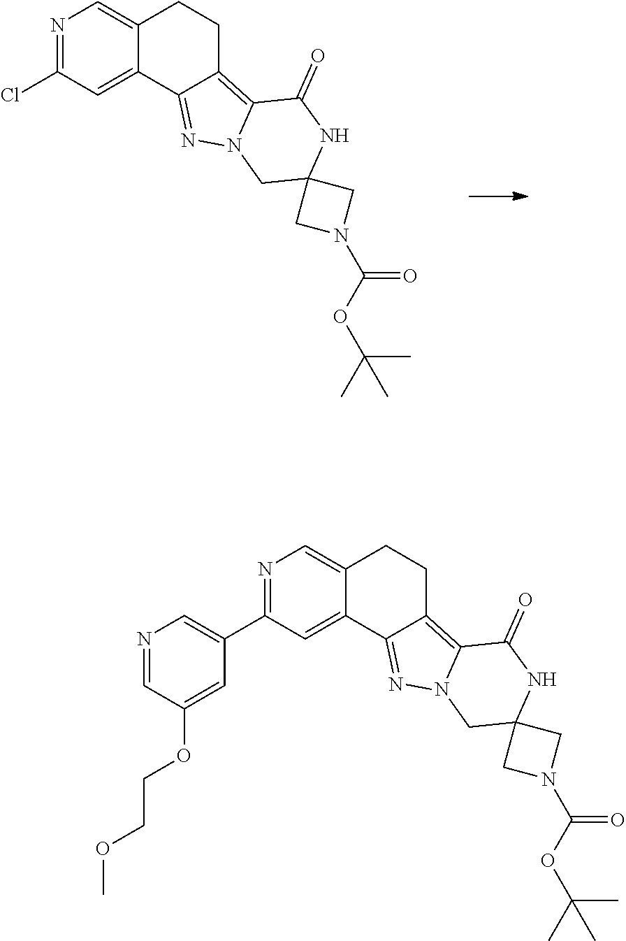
N1=C(Cl)C=C2C(=C1)CCC1=C3N(N=C21)CC1(NC3=O)CN(C(OC(C)(C)C)=O)C1.N1=C(C2=CN=CC(OCCOC)=C2)C=C2C(=C1)CCC1=C3N(N=C21)CC1(NC3=O)CN(C(OC(C)(C)C)=O)C1
